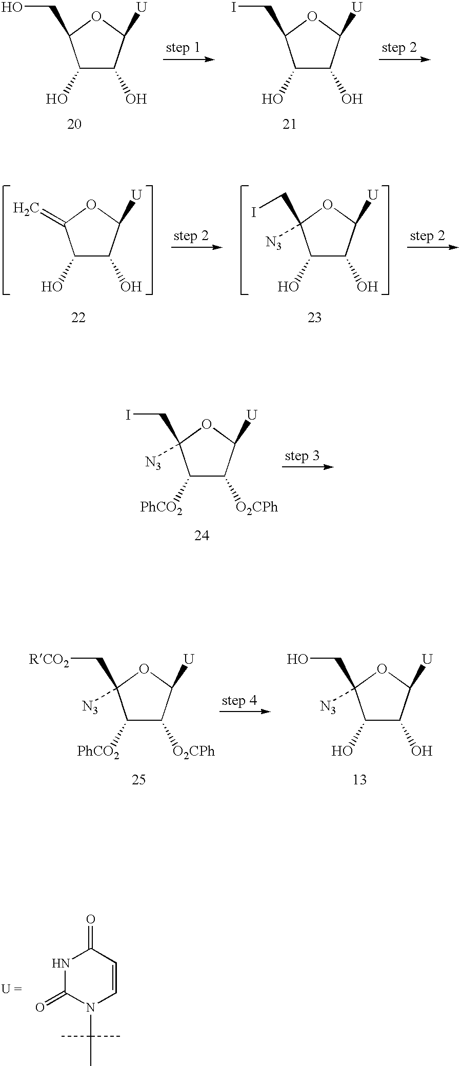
C1([PhCO2])C([O2CPh])C([U])OC1(CI)[N3].N1C(=O)N(C(C)(C)C)C=CC1=O.C1(O)C(O)C([U])OC1CO.C1(O)C(O)C([U])OC1CI.C1(O)C(O)C([U])OC1(CI)[N3].C1(O)C(O)C([U])OC1=C.C1([PhCO2])C([O2CPh])C([U])OC1(C[RCO2])[N3].C1(O)C(O)C([U])OC1(CO)[N3]
